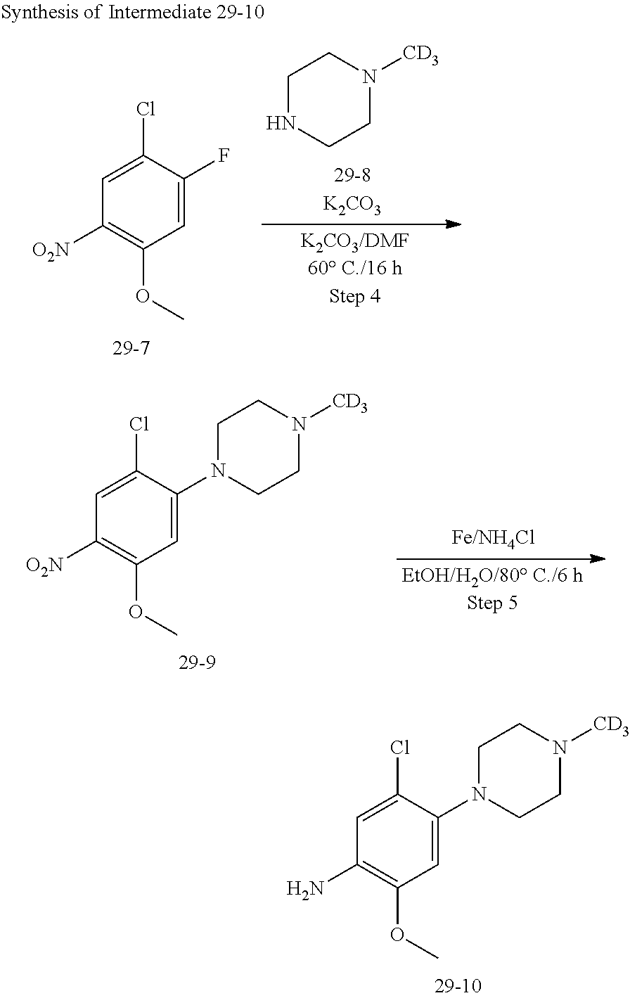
C1(N2CCN([CD3])CC2)=CC(OC)=C([O2N])C=C1Cl.C1(N2CCN([CD3])CC2)=CC(OC)=C(N)C=C1Cl.C1(F)=CC(OC)=C([O2N])C=C1Cl.C1CNCCN1[CD3]
